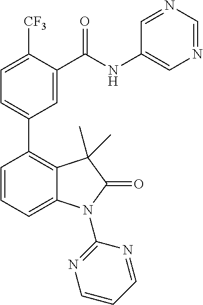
[CF3]C1=CC=C(C2=C3C(C)(C)C(=O)N(C4=NC=CC=N4)C3=CC=C2)C=C1C(NC1=CN=CN=C1)=O
